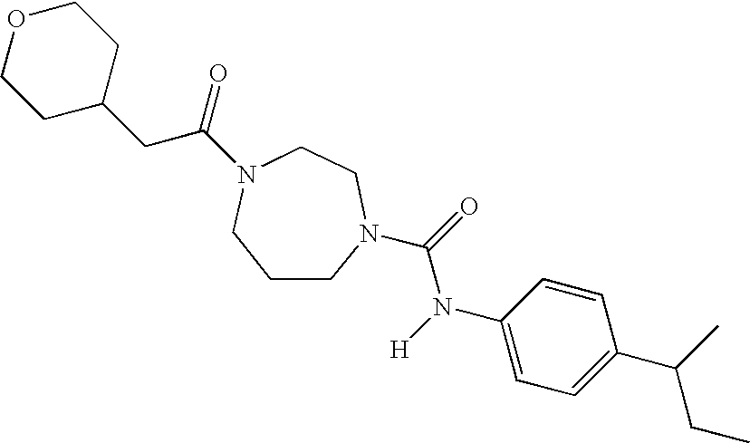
C1CN(C(=O)N([H])C2=CC=C(C(CC)C)C=C2)CCN(C(=O)CC2CCOCC2)C1
